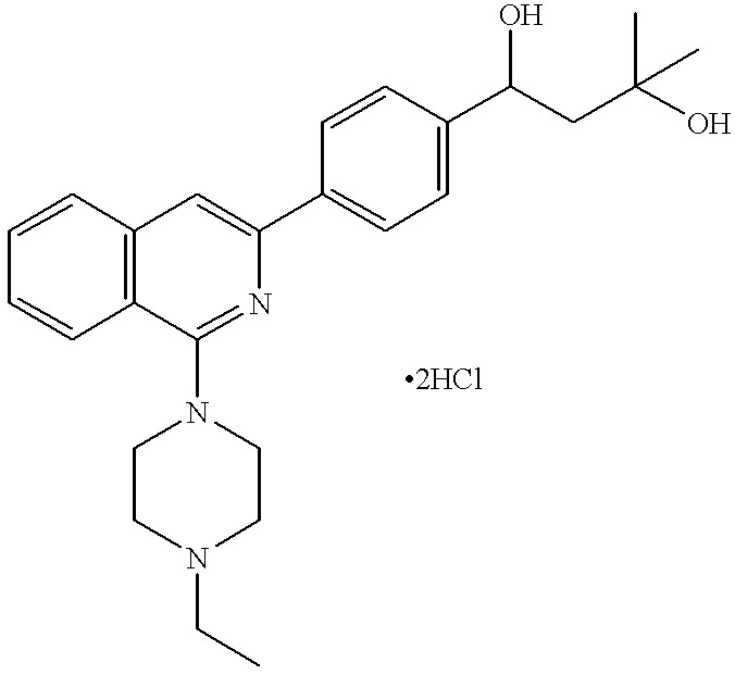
C1=CC2=C(C=C1)C(N1CCN(CC)CC1)=NC(C1=CC=C(C(CC(O)(C)C)O)C=C1)=C2
